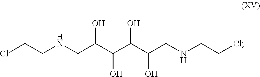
ClCCNCC(C(C(C(CNCCCl)O)O)O)O
